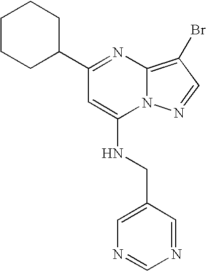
C1(C2CCCCC2)=NC2=C(Br)C=NN2C(NCC2=CN=CN=C2)=C1
